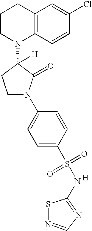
C1CN(C2([H])CCN(C3=CC=C(S(=O)(=O)NC4=NC=NS4)C=C3)C2=O)C2=C(C1)C=C(Cl)C=C2.[H]
